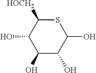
C1(O)C(O)C(O)SC([HOCH2])C1O
